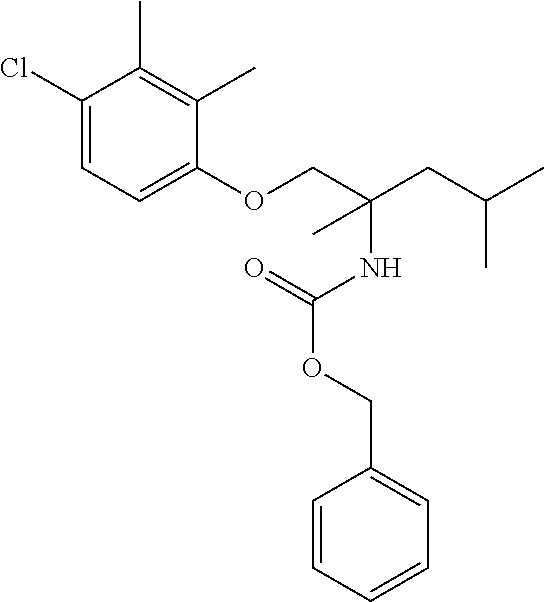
C1(Cl)=CC=C(OCC(CC(C)C)(NC(OCC2=CC=CC=C2)=O)C)C(C)=C1C
